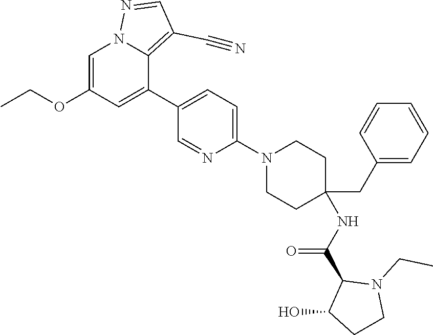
C1(N2CCC(CC3=CC=CC=C3)(NC(C3C(O)CCN3CC)=O)CC2)=CC=C(C2=CC(OCC)=CN3C2=C(C#N)C=N3)C=N1
